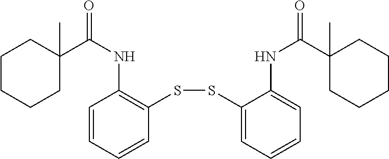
C1=CC=CC(SSC2=CC=CC=C2NC(=O)C2(C)CCCCC2)=C1NC(=O)C1(C)CCCCC1
